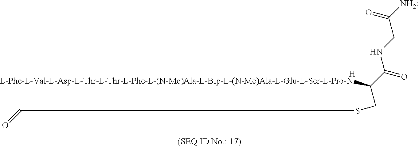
[L-Phe-L-Val-L-Asp-L-Thr-L-Thr-L-Phe-L-(N-Me)Ala-L-Bip-L-(N-Me)Ala-L-Glu-L-Ser-L-Pro-N]1C(C(=O)NCC([NH2])=O)CSC1=O.[H]
